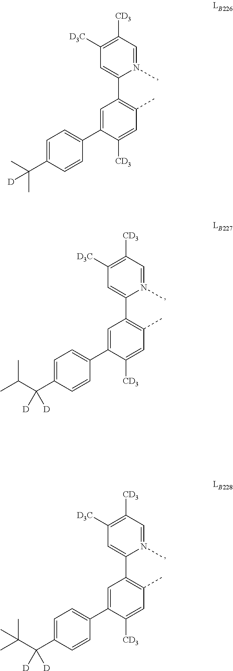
C1=C(C(C)(C)[D])C=CC(C2=CC(C3=CC([D3C])=C([CD3])C=N3C)=C(C)C=C2[CD3])=C1.C1=C(C(C(C)C)([D])[D])C=CC(C2=CC(C3=CC([D3C])=C([CD3])C=N3C)=C(C)C=C2[CD3])=C1.C1=C(C(C(C)(C)C)([D])[D])C=CC(C2=CC(C3=CC([D3C])=C([CD3])C=N3C)=C(C)C=C2[CD3])=C1
